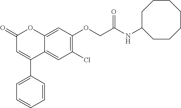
C12=CC(OCC(NC3CCCCCCC3)=O)=C(Cl)C=C1C(C1=CC=CC=C1)=CC(=O)O2
